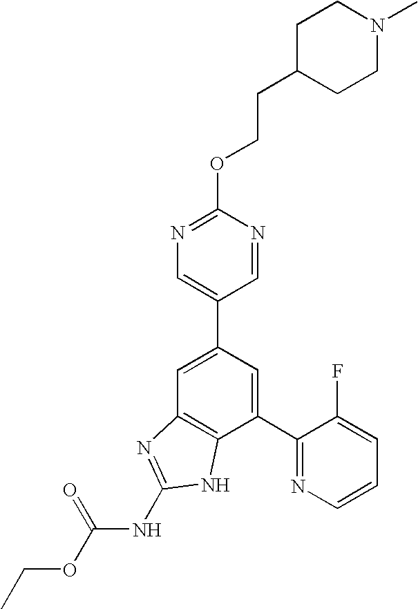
N1=C(OCCC2CCN(C)CC2)N=CC(C2=CC3=C(C(C4=NC=CC=C4F)=C2)NC(NC(OCC)=O)=N3)=C1
